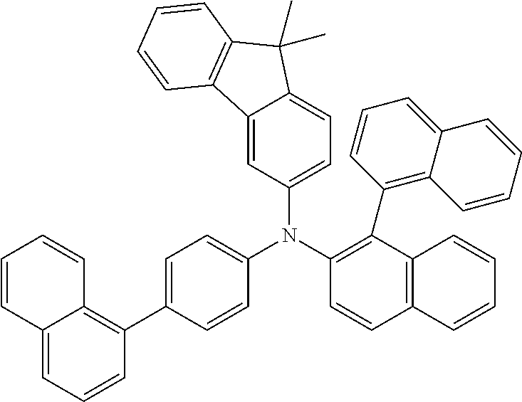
C1=C2C(=CC=C1N(C1=C(C3=C4C(=CC=C3)C=CC=C4)C3=C(C=C1)C=CC=C3)C1=CC=C(C3=C4C(=CC=C3)C=CC=C4)C=C1)C(C)(C)C1=C2C=CC=C1
